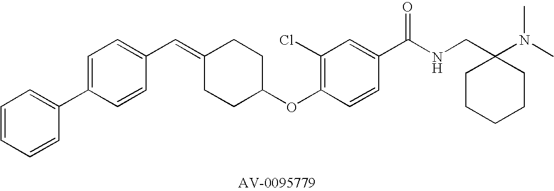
C1=C(C2=CC=CC=C2)C=CC(C=C2CCC(OC3=C(Cl)C=C(C(NCC4(N(C)C)CCCCC4)=O)C=C3)CC2)=C1
